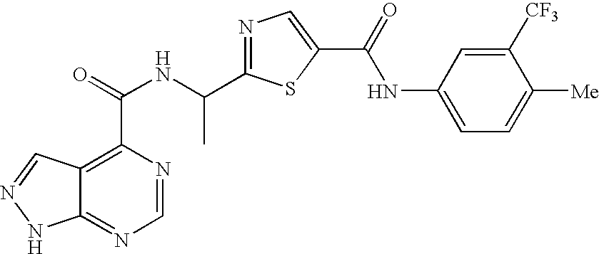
C12=NC=NC(C(NC(C3=NC=C(C(=O)NC4=CC=C([Me])C([CF3])=C4)S3)C)=O)=C1C=NN2
